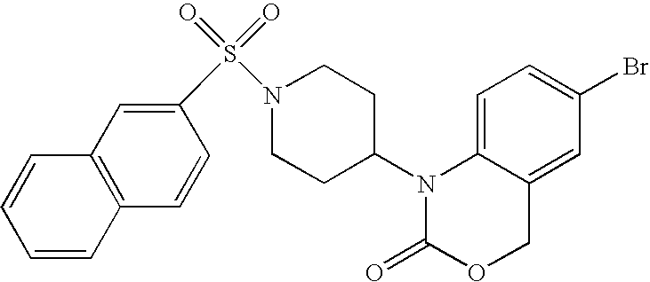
C1=C2C(=CC(Br)=C1)COC(=O)N2C1CCN(S(=O)(=O)C2=CC3=C(C=C2)C=CC=C3)CC1
